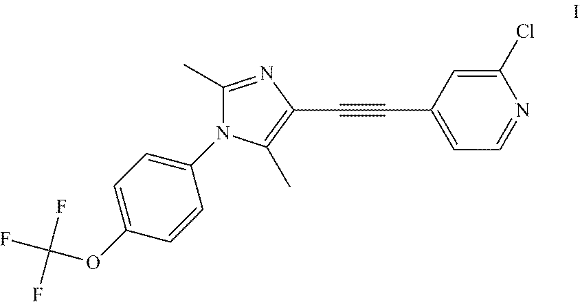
C1(C)=NC(C#CC2=CC=NC(Cl)=C2)=C(C)N1C1=CC=C(OC(F)(F)F)C=C1
